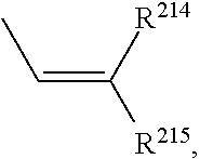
CC=C([R215])[R214]
